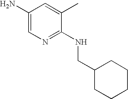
C1(N)=CN=C(NCC2CCCCC2)C(C)=C1
